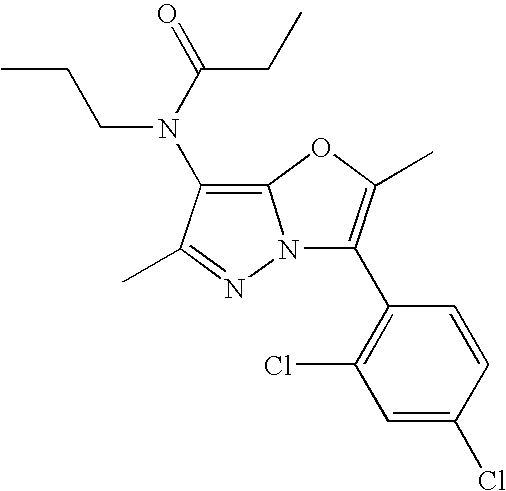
C1=C(Cl)C=CC(C2=C(C)OC3=C(N(C(=O)CC)CCC)C(C)=NN23)=C1Cl
